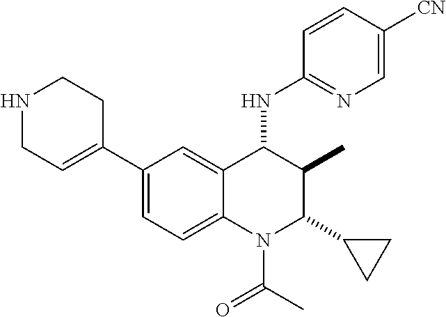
C1=CC([CN])=CN=C1NC1C(C)C(C2CC2)N(C(=O)C)C2=CC=C(C3=CCNCC3)C=C12
